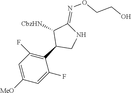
C1=C([MeO])C=C(F)C(C2CNC(=NOCCO)C2[CbzHN])=C1F
